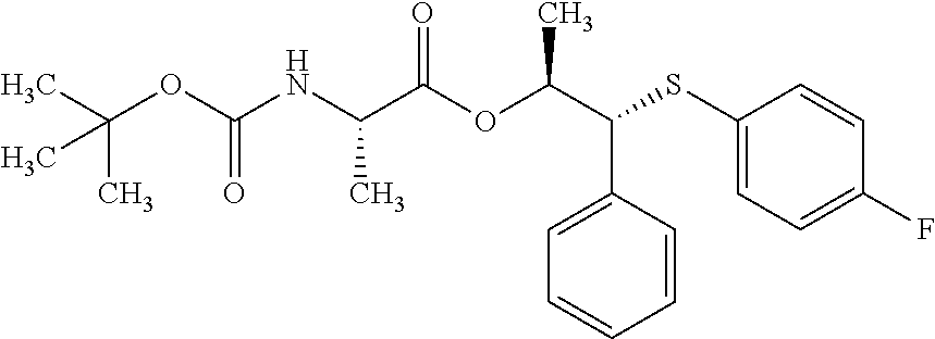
C1=C(C(C(C)OC(C(NC(OC(C)(C)C)=O)C)=O)SC2=CC=C(F)C=C2)C=CC=C1
